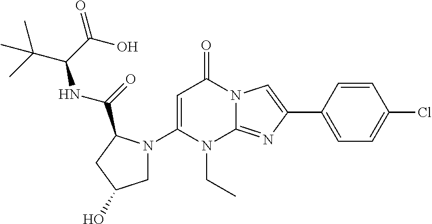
C1(N2CC(O)CC2C(=O)NC(C(C)(C)C)C(O)=O)=CC(=O)N2C(=NC(C3=CC=C(Cl)C=C3)=C2)N1CC
